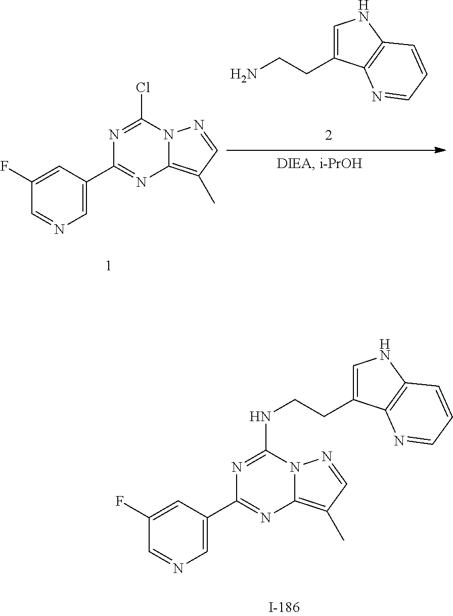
C1=C(C2=NC3=C(C)C=NN3C(NCCC3=CNC4=C3N=CC=C4)=N2)C=C(F)C=N1.C1=C(C2=NC3=C(C)C=NN3C(Cl)=N2)C=C(F)C=N1.NCCC1=CNC2=C1N=CC=C2
